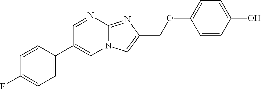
C1=CC(C2=CN3C(=NC(COC4=CC=C(O)C=C4)=C3)N=C2)=CC=C1F
